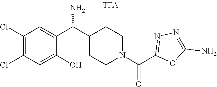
C1(O)=CC(Cl)=C(Cl)C=C1C(N)C1CCN(C(C2=NN=C(N)O2)=O)CC1
